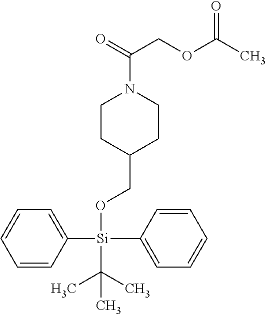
C1=CC([Si](OCC2CCN(C(=O)COC(C)=O)CC2)(C2=CC=CC=C2)C(C)(C)C)=CC=C1
